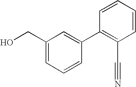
C1(CO)=CC=CC(C2=C(C#N)C=CC=C2)=C1
